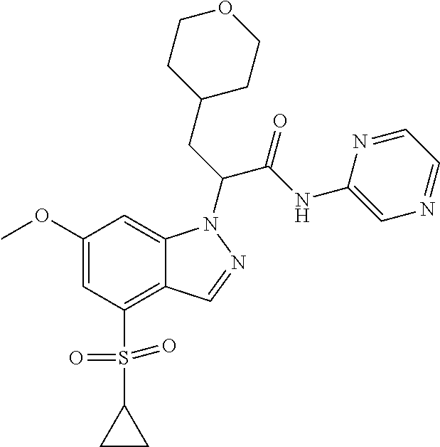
C1(OC)=CC(S(C2CC2)(=O)=O)=C2C(=C1)N(C(CC1CCOCC1)C(NC1=CN=CC=N1)=O)N=C2
